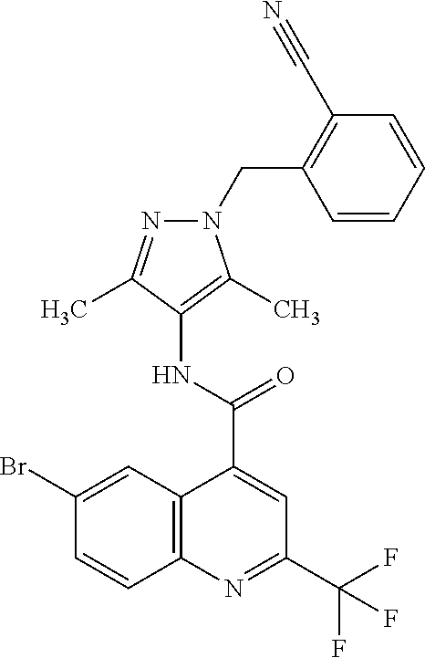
C12=C(C=C(Br)C=C1)C(C(NC1=C(C)N(CC3=C(C#N)C=CC=C3)N=C1C)=O)=CC(C(F)(F)F)=N2
